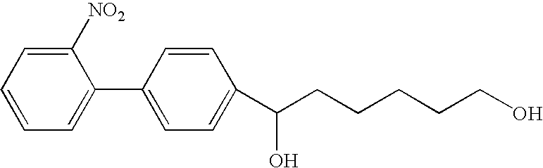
C1([NO2])=CC=CC=C1C1=CC=C(C(CCCCCO)O)C=C1
